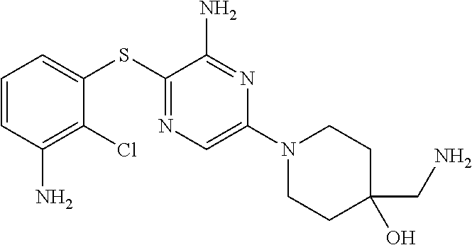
C1=CC(N)=C(Cl)C(SC2=NC=C(N3CCC(CN)(O)CC3)N=C2N)=C1
